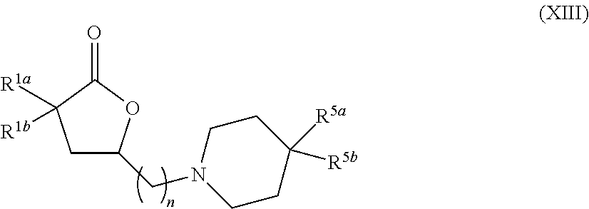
C1C(CN2CCC([R5a])([R5b])CC2)OC(=O)C1([R1a])[R1b]
